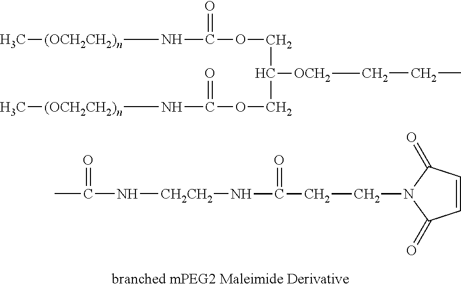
C[(OCH2CH2)n]NC(OCC([OCH2]CCC)COC(N[(OCH2CH2)n]C)=O)=O.C1(=O)C=CC(=O)N1CCC(N[CH2CH2]NC(=O)C)=O
